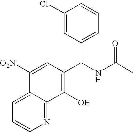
N1=C2C(=CC=C1)C([O2N])=CC(C(NC(C)=O)C1=CC=CC(Cl)=C1)=C2O
